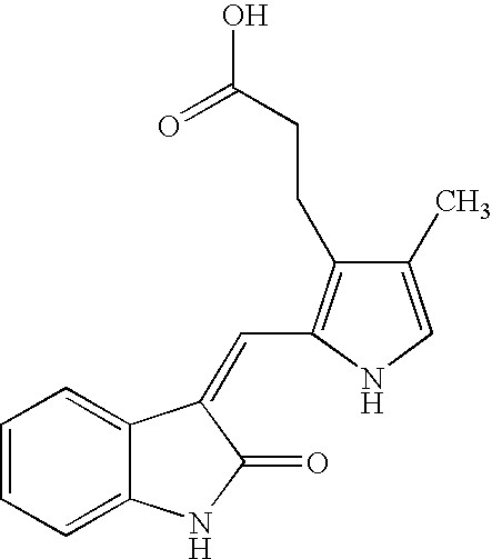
C1=CC=C2C(=C1)C(=CC1=C(CCC(O)=O)C(C)=CN1)C(=O)N2
